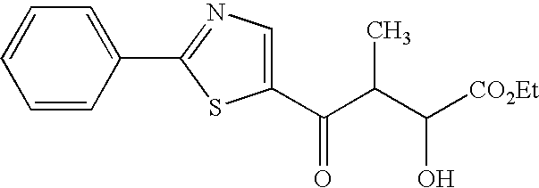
C1=CC(C2=NC=C(C(C(C(O)[CO2Et])C)=O)S2)=CC=C1
